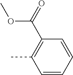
C1=CC=CC(C(=O)OC)=C1C
